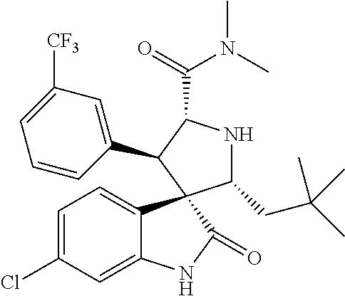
C1=C(Cl)C=C2C(=C1)C1(C(=O)N2)C(CC(C)(C)C)NC(C(=O)N(C)C)C1C1=CC([CF3])=CC=C1
